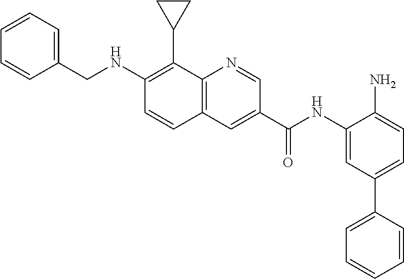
C12=C(N=CC(C(NC3=CC(C4=CC=CC=C4)=CC=C3N)=O)=C1)C(C1CC1)=C(NCC1=CC=CC=C1)C=C2
